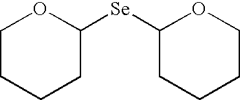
C1COC([Se]C2OCCCC2)CC1
